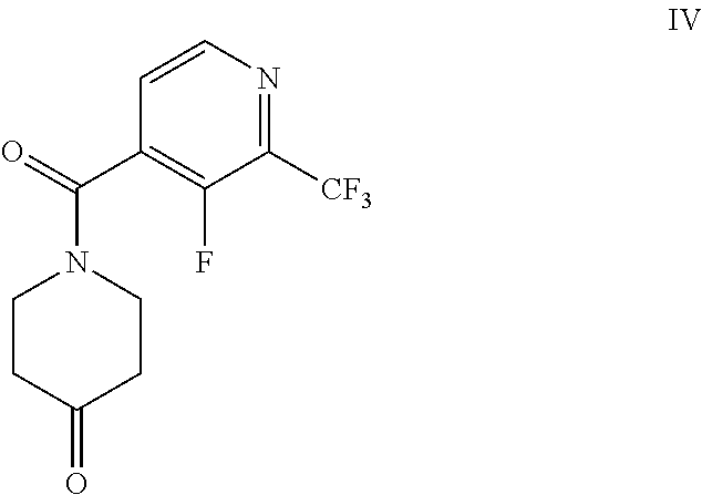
C1([CF3])=NC=CC(C(=O)N2CCC(=O)CC2)=C1F
